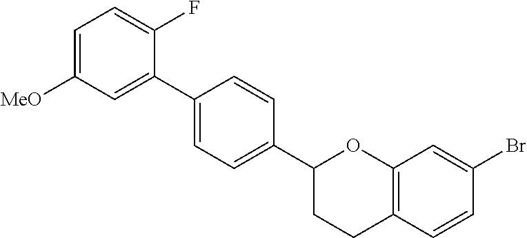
C1=C([MeO])C=C(C2=CC=C(C3CCC4=C(O3)C=C(Br)C=C4)C=C2)C(F)=C1
